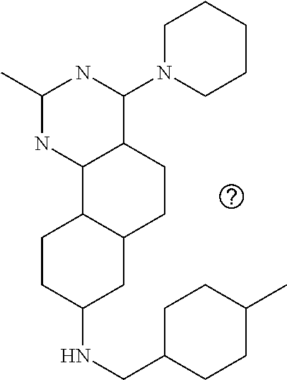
C1(NCC2CCC(C)CC2)CC2C(CC1)C1C(CC2)C(N2CCCCC2)NC(C)N1
